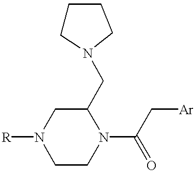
N1([R])CCN(C(=O)C[Ar])C(CN2CCCC2)C1
